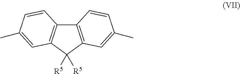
C12=C(C([R5])([R5])C3=C1C=CC(C)=C3)C=C(C)C=C2
